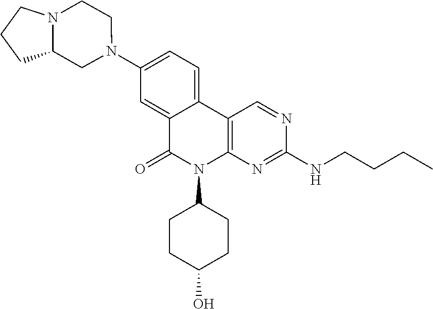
C12=CC(N3CCN4C(C3)CCC4)=CC=C1C1=C(N(C3CCC(O)CC3)C2=O)N=C(NCCCC)N=C1
